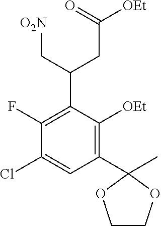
C1(C2(C)OCCO2)=C([OEt])C(C(CC(=O)[OEt])C[O2N])=C(F)C(Cl)=C1
